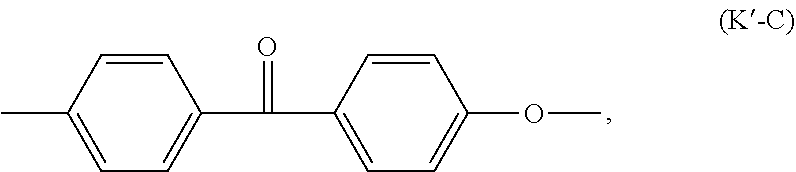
CC1=CC=C(C(=O)C2=CC=C(OC)C=C2)C=C1
